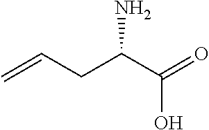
C=CCC(C(=O)O)N
